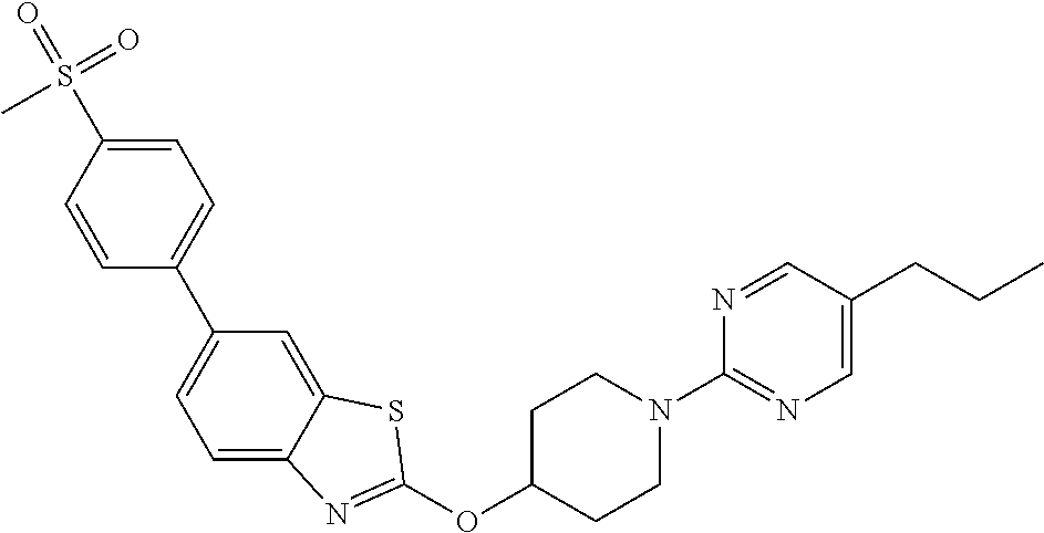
C1(C2=CC=C(S(=O)(C)=O)C=C2)=CC=C2C(=C1)SC(OC1CCN(C3=NC=C(CCC)C=N3)CC1)=N2
